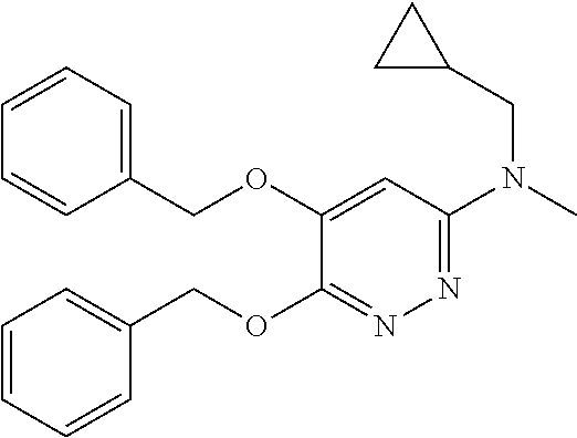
C1=CC=C(COC2=CC(N(C)CC3CC3)=NN=C2OCC2=CC=CC=C2)C=C1
